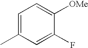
C1=C(C)C=C(F)C([OMe])=C1
